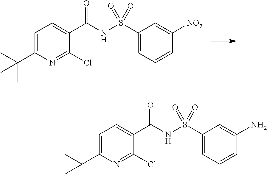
C1(C(NS(C2=CC=CC([NO2])=C2)(=O)=O)=O)=CC=C(C(C)(C)C)N=C1Cl.C1(C(NS(C2=CC=CC(N)=C2)(=O)=O)=O)=CC=C(C(C)(C)C)N=C1Cl
